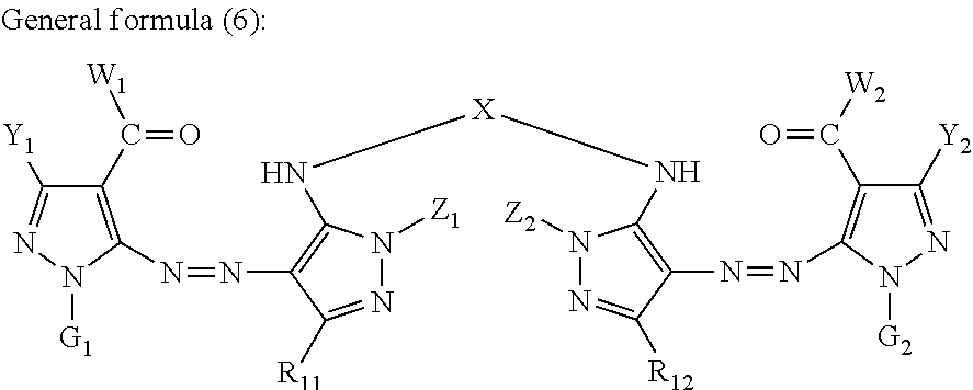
C1(C([W1])=O)=C(N=NC2=C(N[X]NC3=C(N=NC4=C(C([W2])=O)C([Y2])=NN4[G2])C([R12])=NN3[Z2])N([Z1])N=C2[R11])N([G1])N=C1[Y1]
